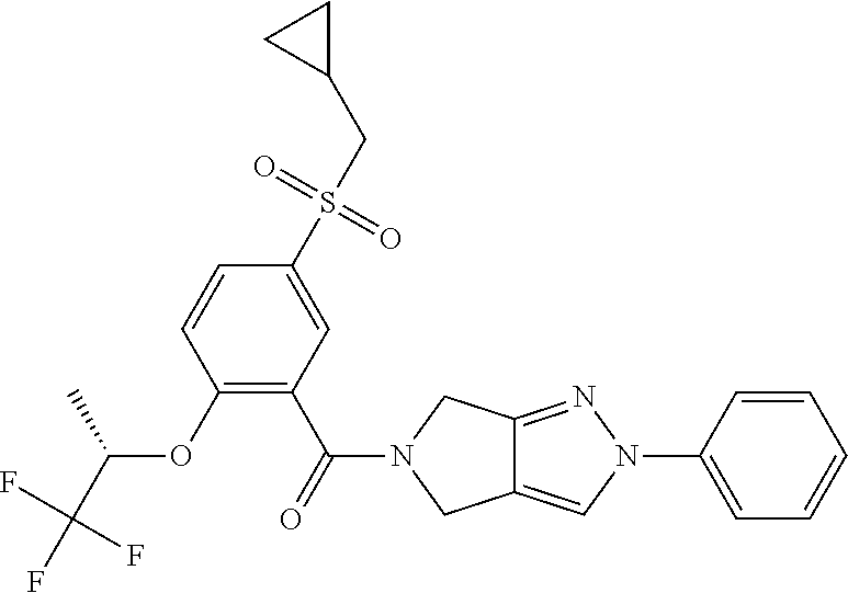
O(C1=C(C(=O)N2CC3=CN(C4=CC=CC=C4)N=C3C2)C=C(S(CC2CC2)(=O)=O)C=C1)C(C(F)(F)F)C
